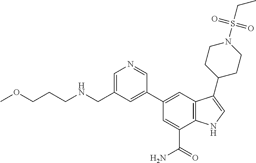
C1(C2=CC(CNCCCOC)=CN=C2)=CC2=C(C(C(=O)N)=C1)NC=C2C1CCN(S(CC)(=O)=O)CC1
